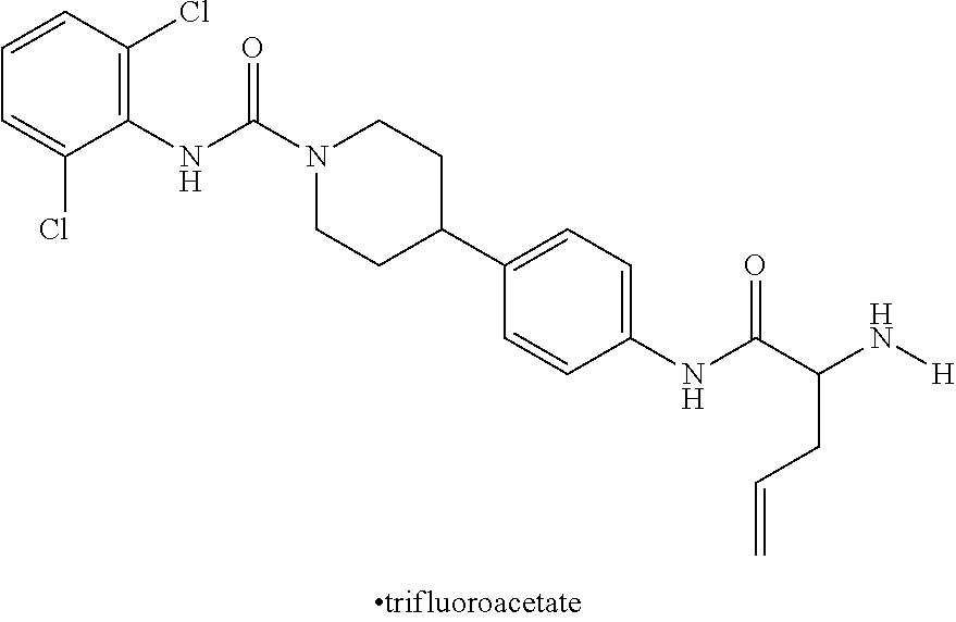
C1(NC(N2CCC(C3=CC=C(NC(C(N[H])CC=C)=O)C=C3)CC2)=O)=C(Cl)C=CC=C1Cl
